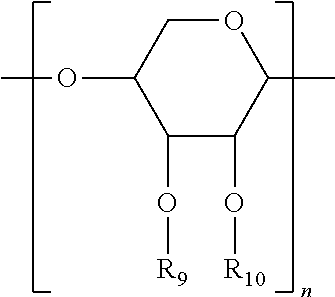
C1C(OC)C(O[R9])C(O[R10])C(C)O1
